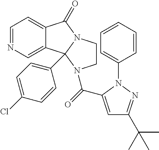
C1=NC=C2C(=C1)C(=O)N1CCN(C(=O)C3=CC(C(C)(C)C)=NN3C3=CC=CC=C3)C21C1=CC=C(Cl)C=C1
